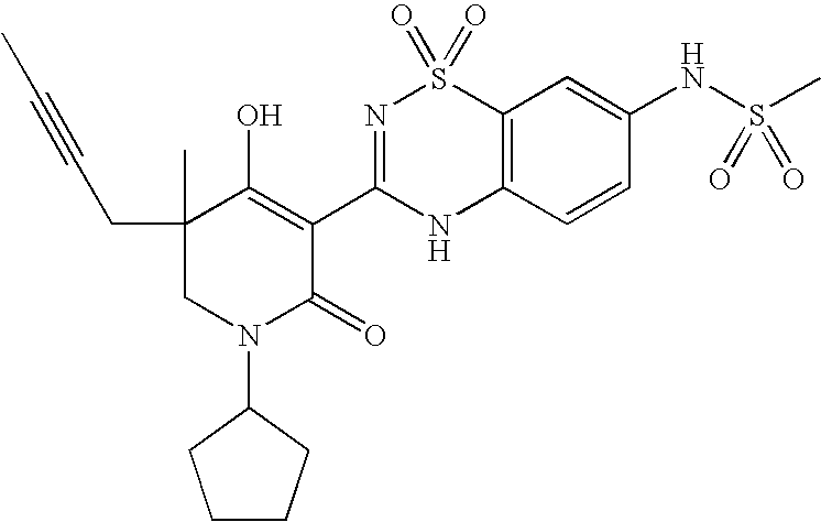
C12=C(C=CC(NS(C)(=O)=O)=C1)NC(C1=C(O)C(C)(CC#CC)CN(C3CCCC3)C1=O)=NS2(=O)=O
